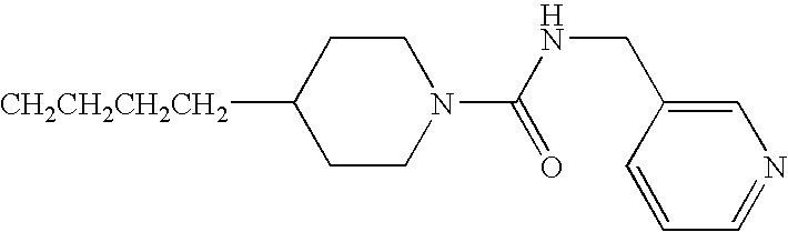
[CH2CH2CH2CH2]C1CCN(C(NCC2=CN=CC=C2)=O)CC1
